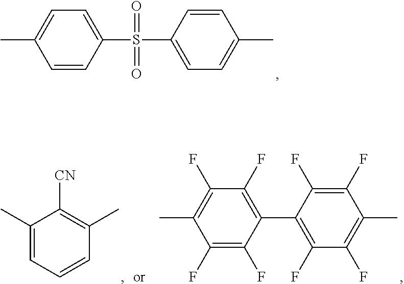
C1=CC(S(=O)(=O)C2=CC=C(C)C=C2)=CC=C1C.C1(C)=CC=CC(C)=C1[CN].C1(F)=C(F)C(C)=C(F)C(F)=C1C1=C(F)C(F)=C(C)C(F)=C1F
